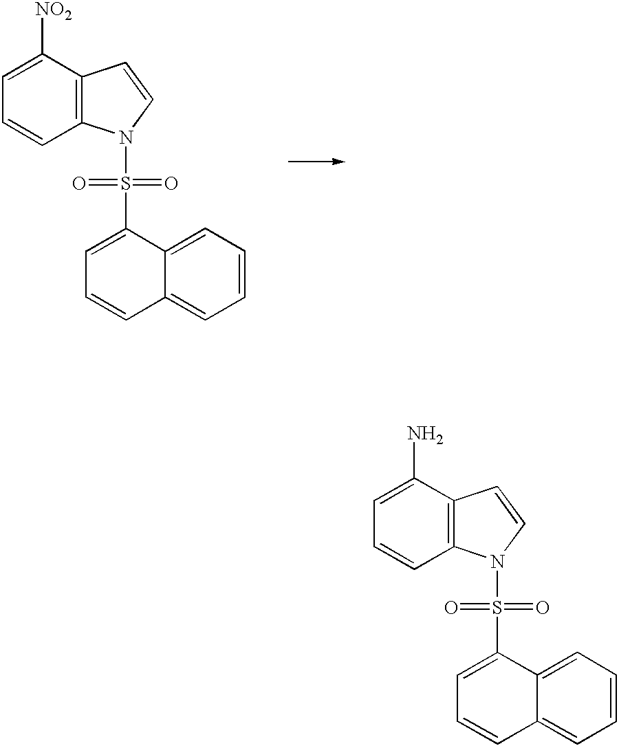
C1=CC2=C(C([NO2])=C1)C=CN2S(=O)(=O)C1=CC=CC2=CC=CC=C12.C1=CC2=C(C(N)=C1)C=CN2S(=O)(=O)C1=CC=CC2=CC=CC=C12
